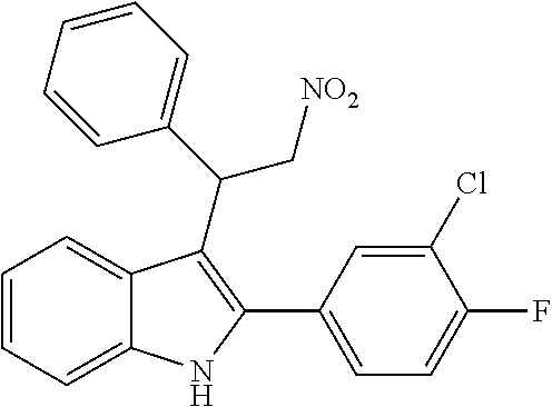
C1=CC=C2C(=C1)C(C(C1=CC=CC=C1)C[NO2])=C(C1=CC=C(F)C(Cl)=C1)N2
